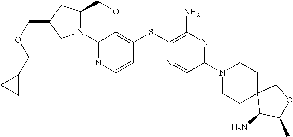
C1(N)C(C)OCC12CCN(C1=NC(N)=C(SC3=C4OCC5CC(COCC6CC6)CN5C4=NC=C3)N=C1)CC2
